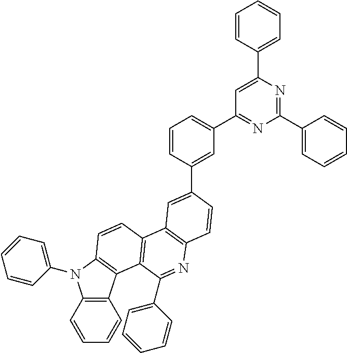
C1=CC2=C(C=C1)C1=C(N2C2=CC=CC=C2)C=CC2=C1C(C1=CC=CC=C1)=NC1=C2C=C(C2=CC(C3=NC(C4=CC=CC=C4)=NC(C4=CC=CC=C4)=C3)=CC=C2)C=C1
